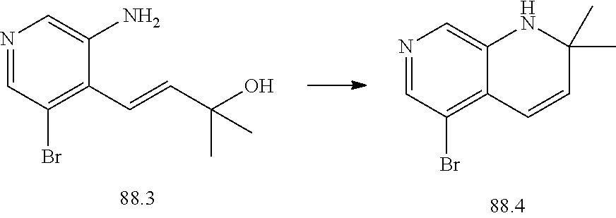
N1=CC(Br)=C2C(=C1)NC(C)(C)C=C2.N1=CC(Br)=C(C=CC(O)(C)C)C(N)=C1
